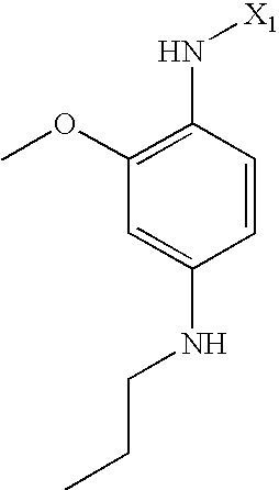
C1=C(NCCC)C=CC(N[X1])=C1OC
